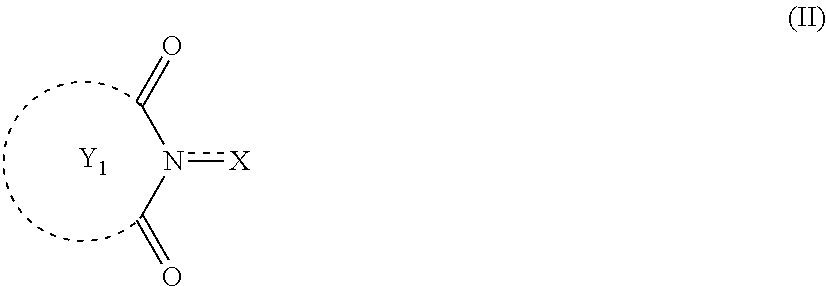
n([X])(C=O)C=O.[Y1]
